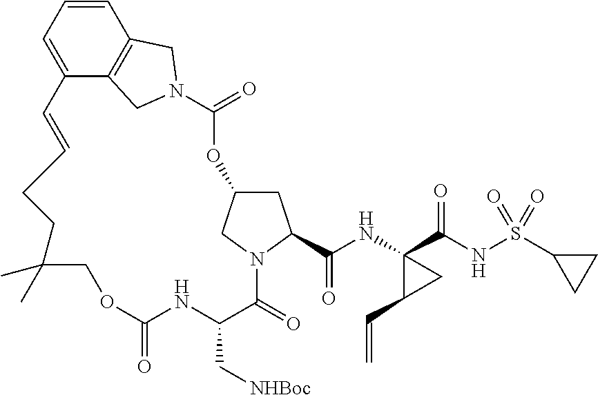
C1=CC=C2C3=C1CN(C3)C(=O)OC1CC(C(NC3(C(NS(C4CC4)(=O)=O)=O)C(C=C)C3)=O)N(C1)C(=O)C(C[NHBoc])NC(=O)OCC(C)(C)CCC=C2
